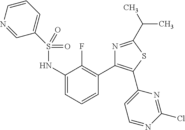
S(NC1=CC=CC(C2=C(C3=CC=NC(Cl)=N3)SC(C(C)C)=N2)=C1F)(=O)(=O)C1=CC=CN=C1
